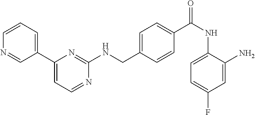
C1=C(CNC2=NC(C3=CC=CN=C3)=CC=N2)C=CC(C(NC2=CC=C(F)C=C2N)=O)=C1
